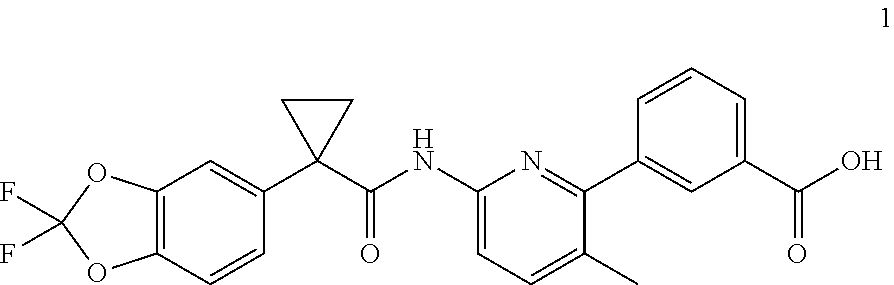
C12=C(C=CC(C3(C(=O)NC4=CC=C(C)C(C5=CC(C(=O)O)=CC=C5)=N4)CC3)=C1)OC(F)(F)O2
